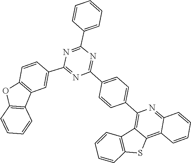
C12=NC(C3=CC=C(C4=NC(C5=CC=CC=C5)=NC(C5=CC6=C(OC7=C6C=CC=C7)C=C5)=N4)C=C3)=C3C(=C1C=CC=C2)SC1=C3C=CC=C1
